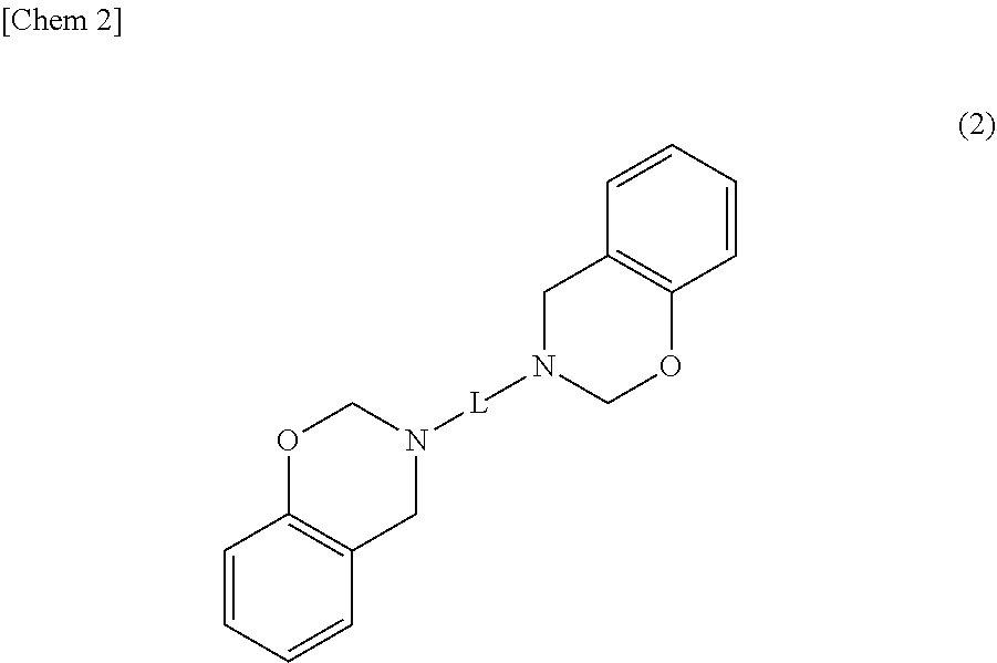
C12=C(CN([L]N3COC4=C(C3)C=CC=C4)CO1)C=CC=C2
